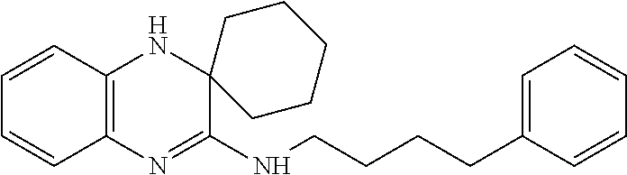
C1=CC2=C(C=C1)N=C(NCCCCC1=CC=CC=C1)C1(N2)CCCCC1
